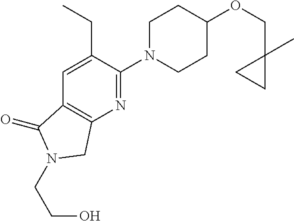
C(OC1CCN(C2=NC3=C(C(=O)N(CCO)C3)C=C2CC)CC1)C1(C)CC1
